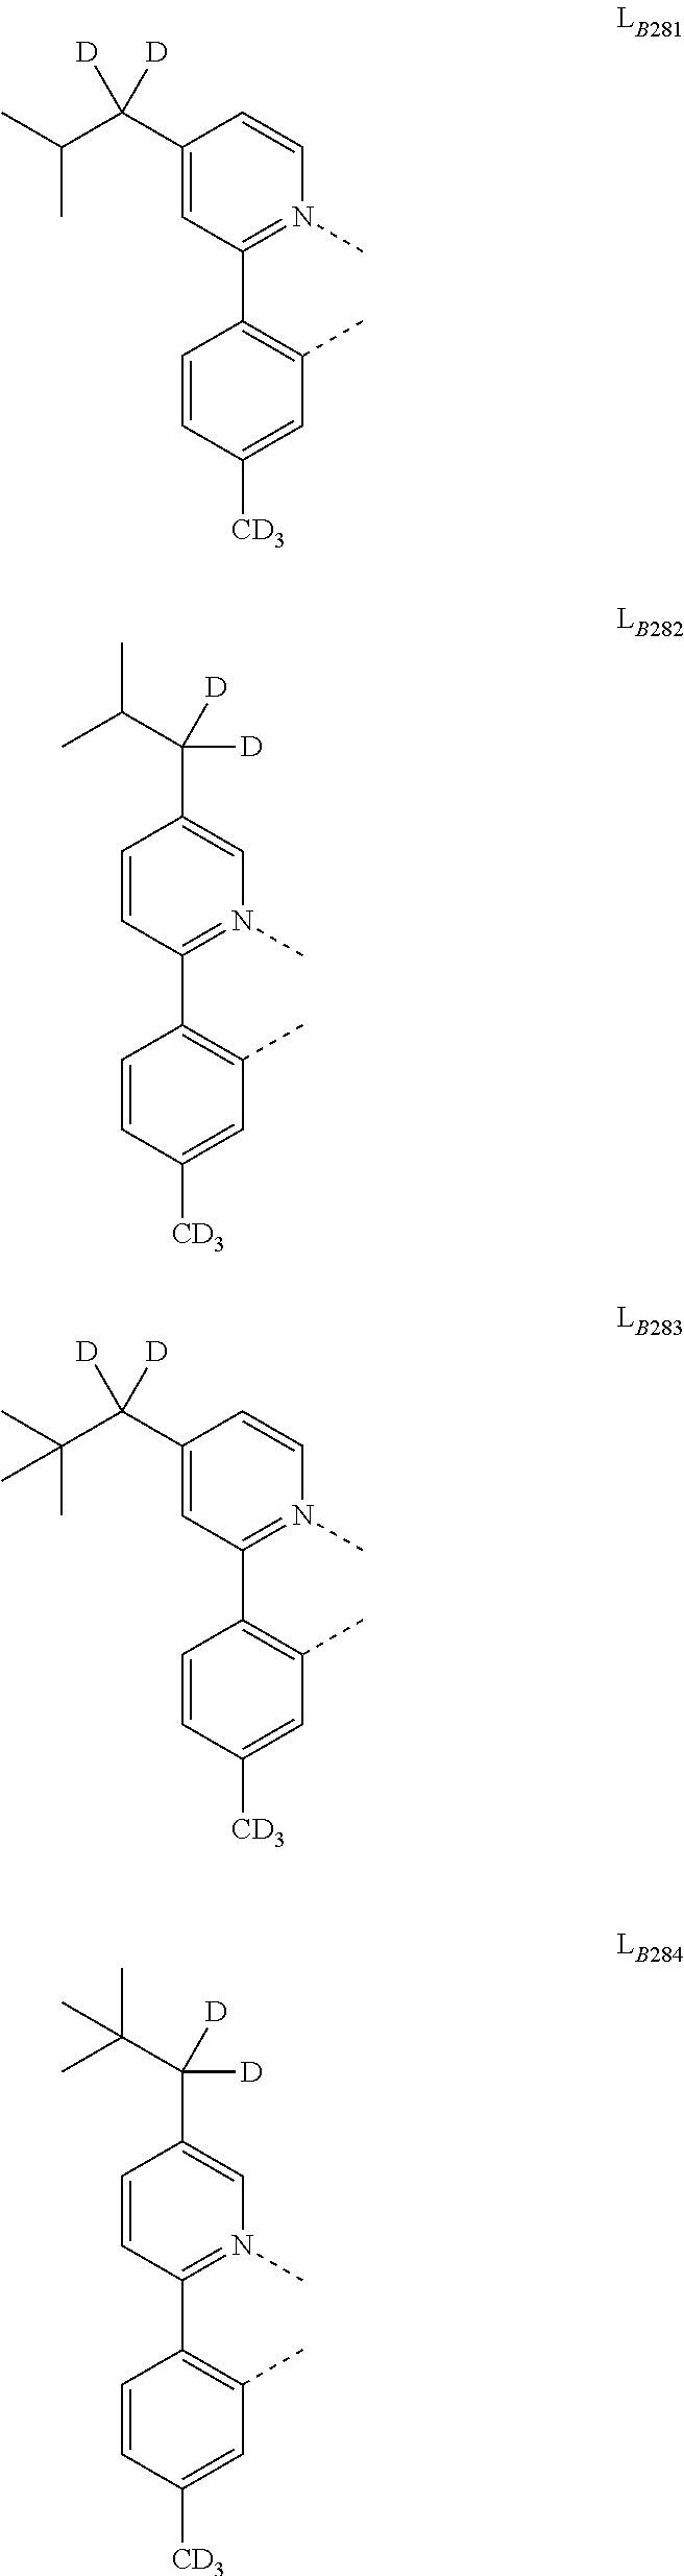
C1(C(C(C)C)([D])[D])=CC(C2=C(C)C=C([CD3])C=C2)=N(C)C=C1.C1=CC(C2=C(C)C=C([CD3])C=C2)=N(C)C=C1C(C(C)C)([D])[D].C1(C(C(C)(C)C)([D])[D])=CC(C2=C(C)C=C([CD3])C=C2)=N(C)C=C1.C1=CC(C2=C(C)C=C([CD3])C=C2)=N(C)C=C1C(C(C)(C)C)([D])[D]
